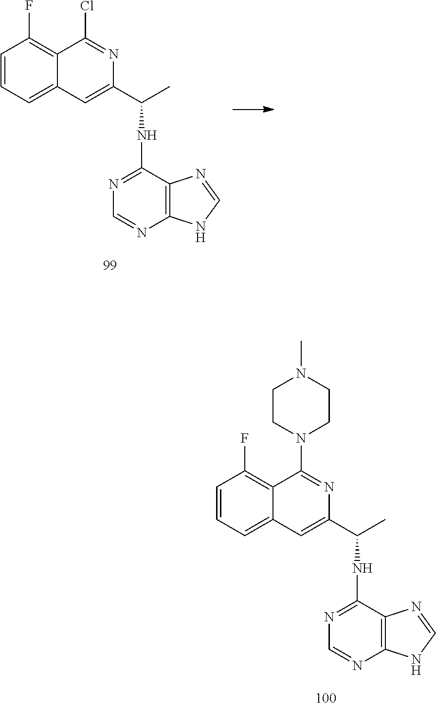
C1=CC=C2C(=C1F)C(Cl)=NC(C(C)NC1=NC=NC3=C1N=CN3)=C2.C1=CC=C2C(=C1F)C(N1CCN(C)CC1)=NC(C(C)NC1=NC=NC3=C1N=CN3)=C2
